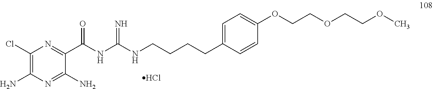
C1(Cl)=C(N)N=C(N)C(C(=O)NC(=N)NCCCCC2=CC=C(OCCOCCOC)C=C2)=N1.Cl
